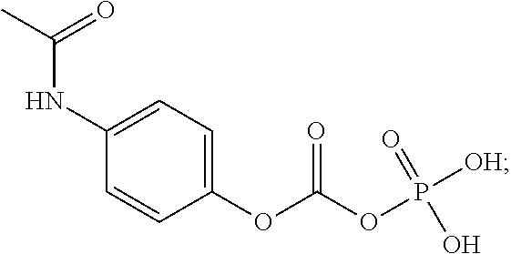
C1(OC(OP([OH])(=O)O)=O)=CC=C(NC(C)=O)C=C1
